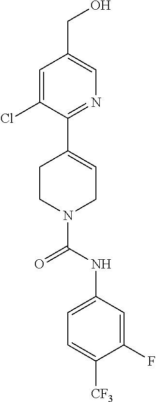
C1=C(Cl)C(C2=CCN(C(NC3=CC=C([CF3])C(F)=C3)=O)CC2)=NC=C1CO
